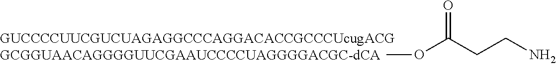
COC(CCN)=O
